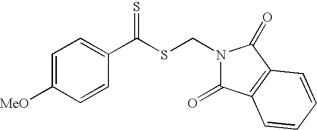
C1=C([MeO])C=CC(C(SCN2C(=O)C3=C(C2=O)C=CC=C3)=S)=C1
